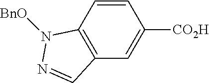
C12=C(C=C([CO2H])C=C1)C=NN2[BnO]
